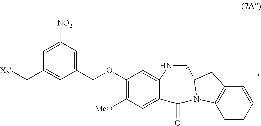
C(C1=CC(COC2=C([MeO])C=C3C(=C2)NCC2N(C3=O)C3=C(C2)C=CC=C3)=CC([NO2])=C1)[X2]
